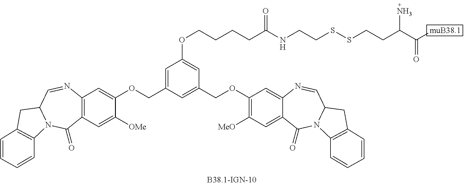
C12=C(C=C([OMe])C(OCC3=CC(OCCCCC(NCCSSCCC(C([muB38.1])=O)N)=O)=CC(COC4=C([MeO])C=C5C(=C4)N=CC4N(C5=O)C5=C(C4)C=CC=C5)=C3)=C1)C(=O)N1C(C=N2)CC2=C1C=CC=C2
